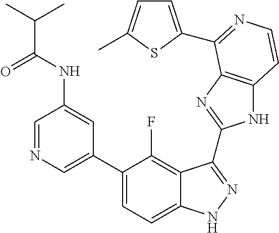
C1=C(C2=CC=C3C(=C2F)C(C2=NC4=C(N2)C=CN=C4C2=CC=C(C)S2)=NN3)C=C(NC(C(C)C)=O)C=N1
